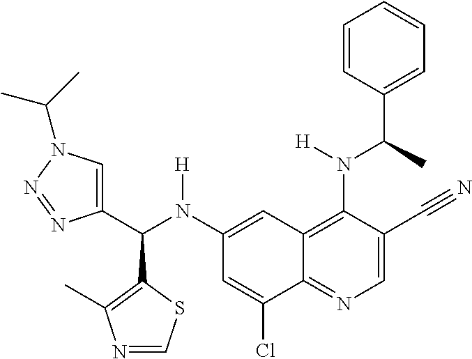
C1(N(C(C2=CN(C(C)C)N=N2)C2=C(C)N=CS2)[H])=CC2=C(N([H])C(C3=CC=CC=C3)C)C(C#N)=CN=C2C(Cl)=C1
